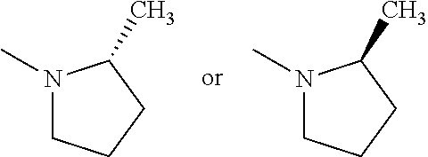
N1(C)CCCC1C.N1(C)CCCC1C
